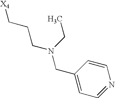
C1=NC=CC(CN(CCC[X4])CC)=C1
